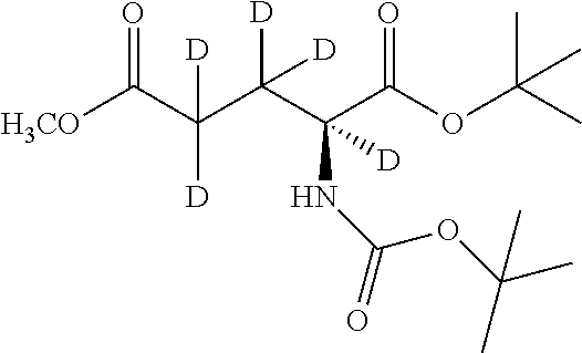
[H3CO]C(C(C(C(C(OC(C)(C)C)=O)(NC(OC(C)(C)C)=O)[D])([D])[D])([D])[D])=O
